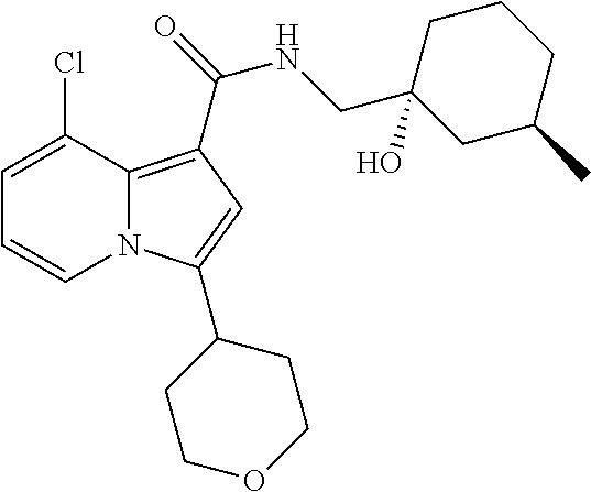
C1=C(Cl)C2=C(C(NCC3(O)CC(C)CCC3)=O)C=C(C3CCOCC3)N2C=C1
